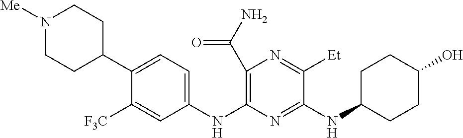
C1(C(N)=O)=C(NC2=CC=C(C3CCN([Me])CC3)C([F3C])=C2)N=C(NC2CCC(O)CC2)C([Et])=N1
